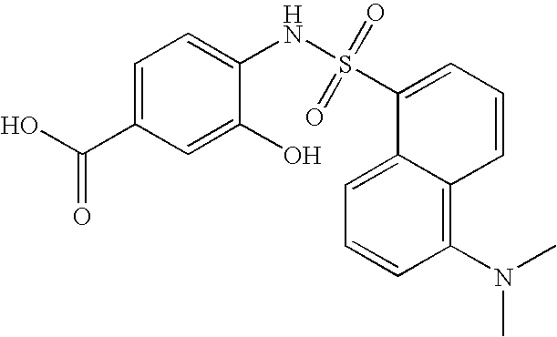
C1=C2C(=C(N(C)C)C=C1)C=CC=C2S(NC1=CC=C(C(O)=O)C=C1O)(=O)=O
